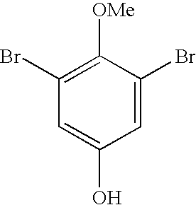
C1(Br)=C([OMe])C(Br)=CC(O)=C1
